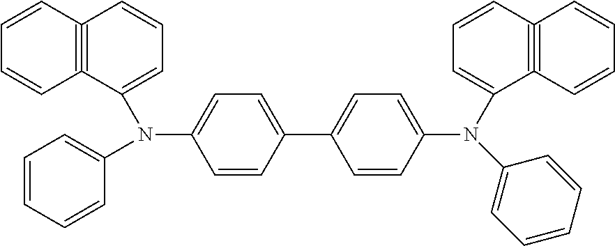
C1=CC(C2=CC=C(N(C3=CC=CC=C3)C3=CC=CC4#C3C=CC=C4)C=C2)=CC=C1N(C1=CC=CC=C1)C1=CC=CC2#C1C=CC=C2
